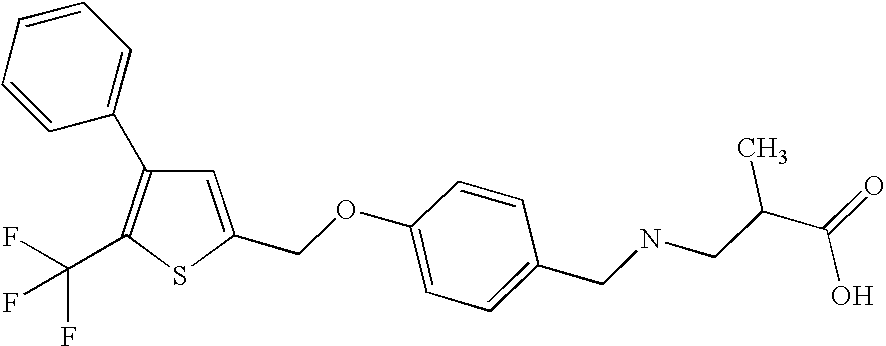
C1(CNCC(C(=O)O)C)=CC=C(OCC2=CC(C3=CC=CC=C3)=C(C(F)(F)F)S2)C=C1
